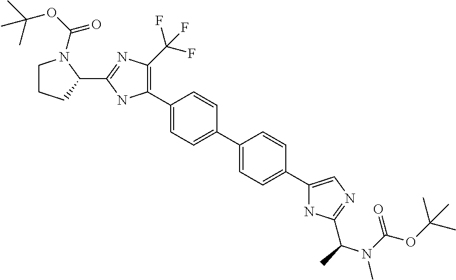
C1(C2=C(C(F)(F)F)N=C(C3N(C(OC(C)(C)C)=O)CCC3)N2)=CC=C(C2=CC=C(C3=CN=C(C(N(C(OC(C)(C)C)=O)C)C)N3)C=C2)C=C1
